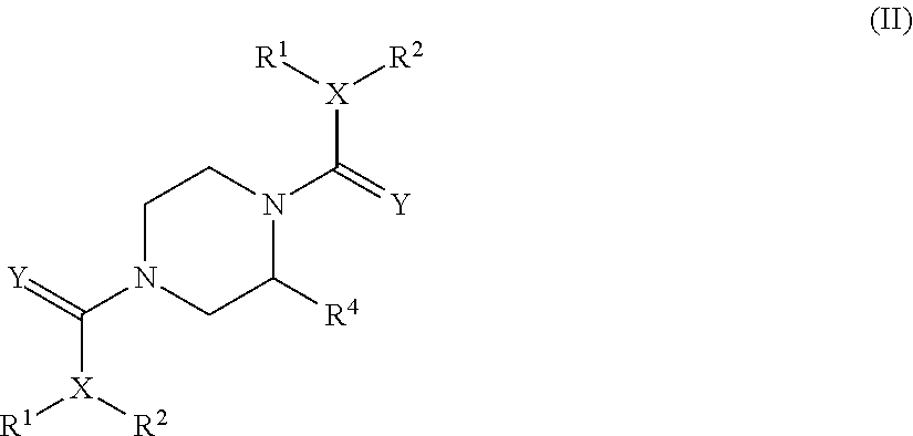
C1N(C([X]([R1])[R2])=[Y])CC([R4])N(C([X]([R1])[R2])=[Y])C1
